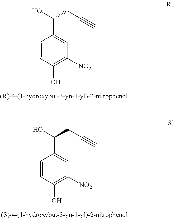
C1=CC(O)=C([NO2])C=C1C(CC#C)O.C1=CC(O)=C([NO2])C=C1C(CC#C)O
